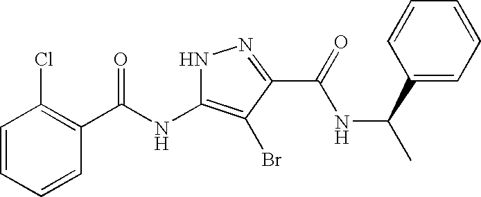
C1=CC=CC(C(NC2=C(Br)C(C(NC(C)C3=CC=CC=C3)=O)=NN2)=O)=C1Cl
